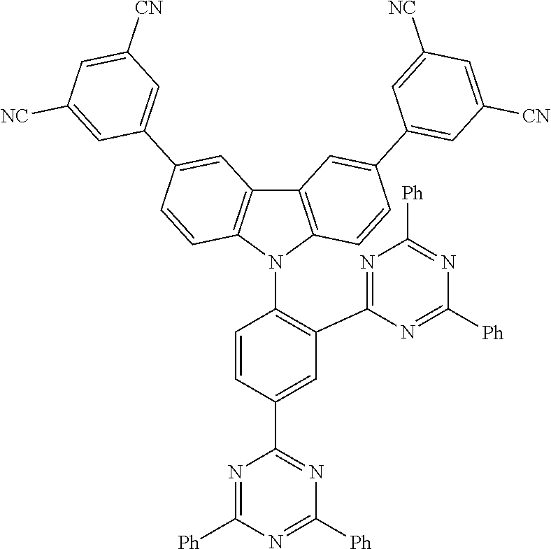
C1=C(C2=NC([Ph])=NC([Ph])=N2)C=CC(N2C3=C(C4=C2C=CC(C2=CC([CN])=CC([NC])=C2)=C4)C=C(C2=CC([CN])=CC([NC])=C2)C=C3)=C1C1=NC([Ph])=NC([Ph])=N1
